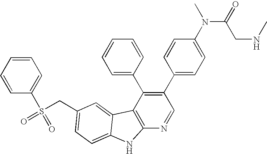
C(C1=CC=C2C(=C1)C1=C(N=CC(C3=CC=C(N(C(=O)CNC)C)C=C3)=C1C1=CC=CC=C1)N2)S(=O)(C1=CC=CC=C1)=O
